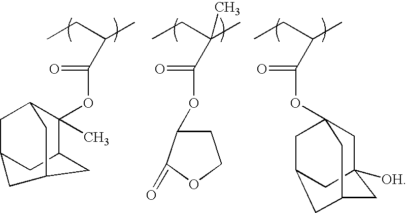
CCC(C)C(=O)OC1(C)C2CC3CC1CC(C2)C3.CCC(C)(C(=O)OC1CCOC1=O)C.CCC(C)C(=O)OC12CC3([OH])CC(C1)CC(C2)C3
